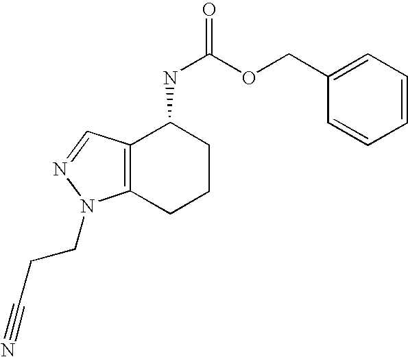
C12=C(CCCC1NC(OCC1=CC=CC=C1)=O)N(CCC#N)N=C2
